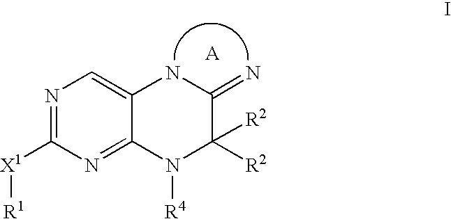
N1=C([X1][R1])N=C2C(=C1)NC(=N)C([R2])([R2])N2[R4]
